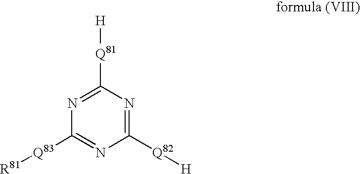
N1=C([Q81][H])N=C([Q82][H])N=C1[Q83][R81]
